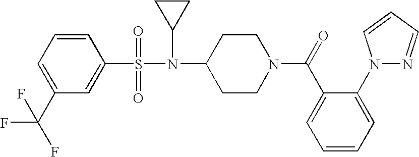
C1=CC=C(C(F)(F)F)C=C1S(=O)(=O)N(C1CC1)C1CCN(C(=O)C2=CC=CC=C2N2N=CC=C2)CC1
